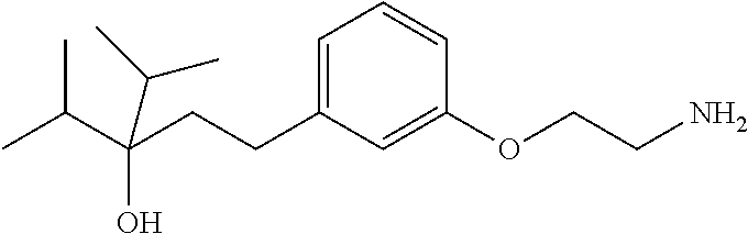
C1=C(CCC(C(C)C)(O)C(C)C)C=C(OCCN)C=C1
